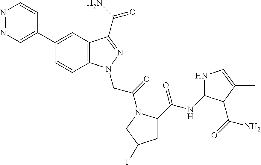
N1=NC=C(C2=CC3=C(C=C2)N(CC(=O)N2C(C(NC4NC=C(C)C4C(N)=O)=O)CC(F)C2)N=C3C(N)=O)C=C1
